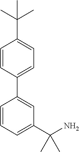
C1=CC(C2=CC(C(N)(C)C)=CC=C2)=CC=C1C(C)(C)C
